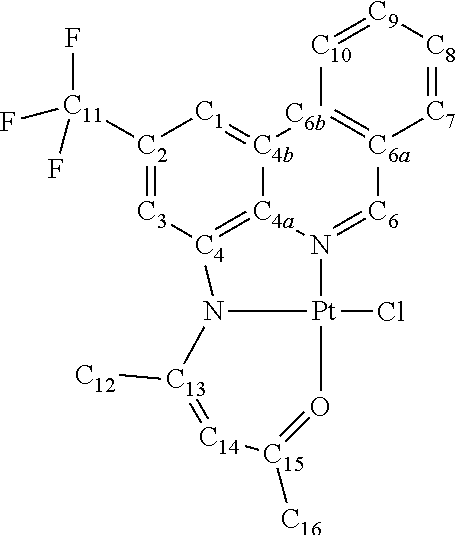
[C2]1([C11](F)(F)F)=[C3][C4]2=[C4a]3[C4b](=[C1]1)[C6b]1=[C6a]([C6]=N3[Pt]3(Cl)N2[C13]([C12])=[C14][C15]([C16])=O3)[C7]=[C8][C9]=[C10]1
